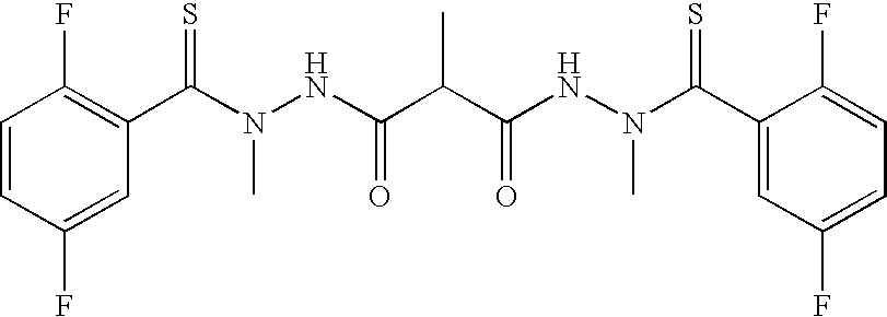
C1=CC(F)=CC(C(=S)N(C)NC(C(C(NN(C(C2=CC(F)=CC=C2F)=S)C)=O)C)=O)=C1F
